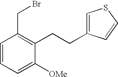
C1=C([OMe])C(CCC2=CSC=C2)=C(CBr)C=C1
